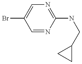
C1=NC(NCC2CC2)=NC=C1Br
